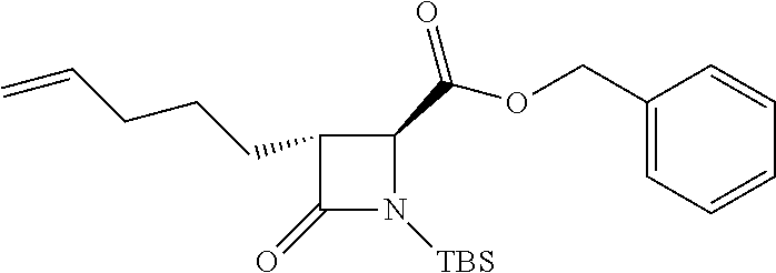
C1(CCCC=C)C(=O)N([TBS])C1C(OCC1=CC=CC=C1)=O
